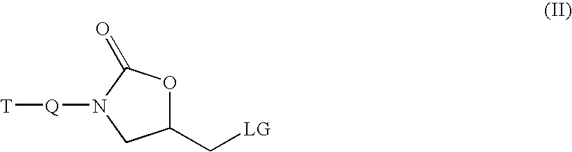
C1(C[LG])OC(=O)N([Q][T])C1
